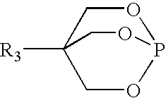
O1CC2([R3])COP1OC2
